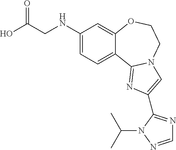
C12=CC=C(NCC(O)=O)C=C1OCCN1C2=NC(C2=NC=NN2C(C)C)=C1
